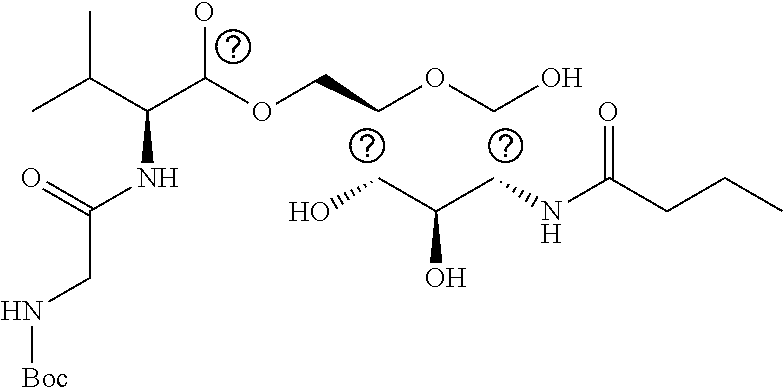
C(C(CNC(CCC)=O)O)O.CC(C(C(OCCOCO)O)NC(CN[Boc])=O)C
